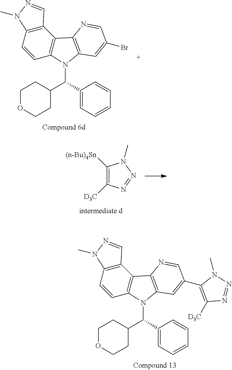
C12=C(C=CC3=C1C1=C(N3C(C3CCOCC3)C3=CC=CC=C3)C=C(C3=C([D3C])N=NN3C)C=N1)N(C)N=C2.C12=C(C=CC3=C1C1=C(N3C(C3CCOCC3)C3=CC=CC=C3)C=C(Br)C=N1)N(C)N=C2.C1([(n-Bu)4Sn])=C([D3C])N=NN1C
